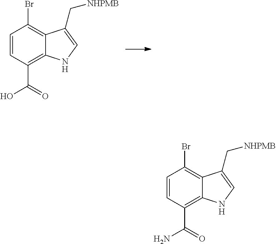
C1=CC(C(=O)O)=C2C(=C1Br)C(C[NHPMB])=CN2.C1=CC(C(=O)N)=C2C(=C1Br)C(C[NHPMB])=CN2
